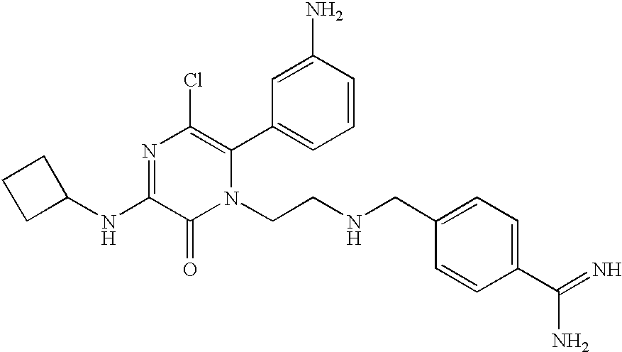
C1(NC2=NC(Cl)=C(C3=CC=CC(N)=C3)N(CCNCC3=CC=C(C(=N)N)C=C3)C2=O)CCC1
